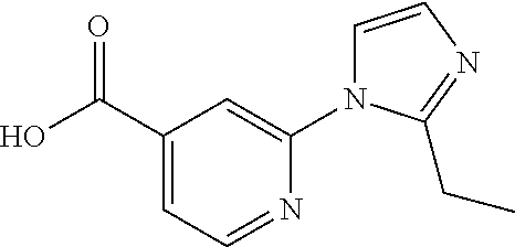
C1(C(=O)O)=CC=NC(N2C=CN=C2CC)=C1
